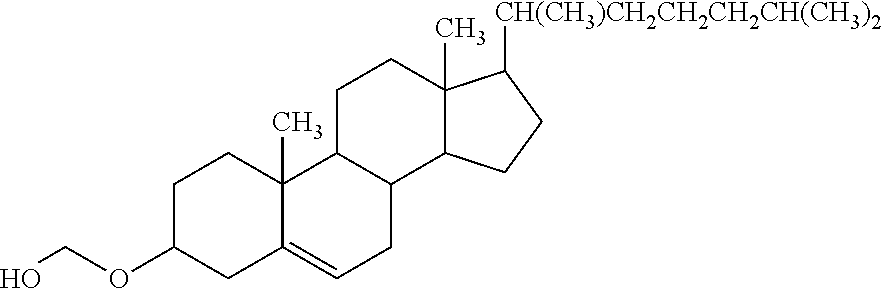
C1C(OCO)CC2=CCC3C(C2(C)C1)CCC1(C)C3CCC1[CH(CH3)CH2CH2CH2CH(CH3)2]
